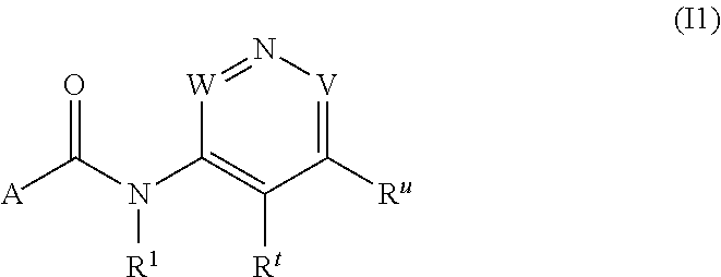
[W]1=N[V]=C([Ru])C([Rt])=C1N(C([A])=O)[R1]
